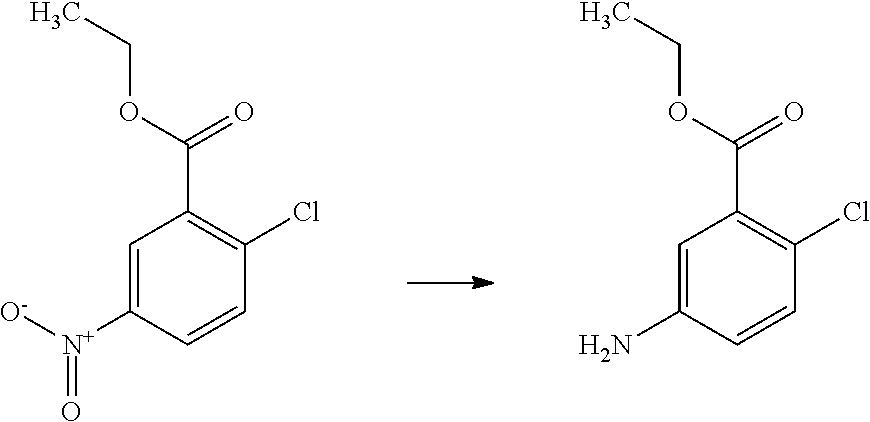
C1=C(N)C=CC(Cl)=C1C(OCC)=O.C1=C([N+]([O-])=O)C=CC(Cl)=C1C(OCC)=O
